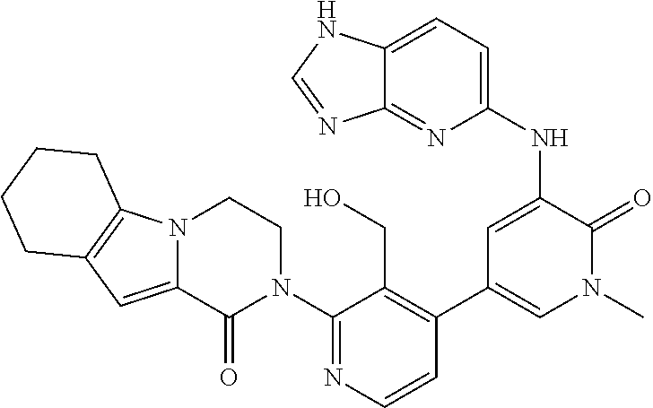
N12C(=CC3=C1CCCC3)C(=O)N(C1=NC=CC(C3=CN(C)C(=O)C(NC4=CC=C5C(=N4)N=CN5)=C3)=C1CO)CC2
